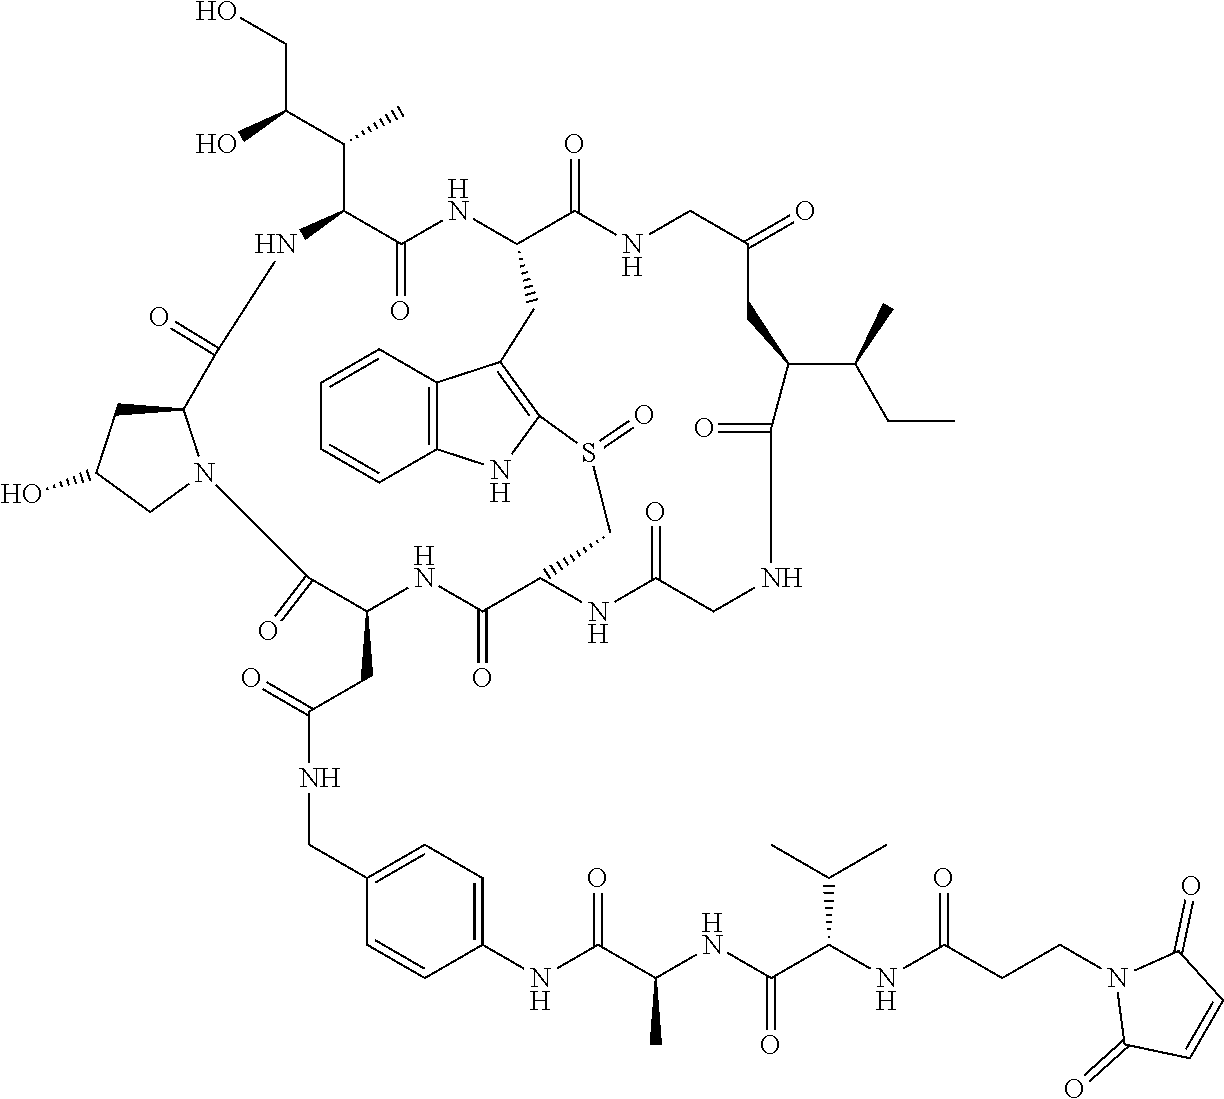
C1C(=O)C(CC(=O)NCC2=CC=C(NC(C(NC(C(NC(CCN3C(=O)C=CC3=O)=O)C(C)C)=O)C)=O)C=C2)NC(=O)C2NC(=O)CNC(=O)C(C(CC)C)CC(=O)CNC(=O)C(NC(=O)C(C(C(CO)O)C)NC(=O)C3CC(O)CN13)CC1=C(NC3=C1C=CC=C3)S(=O)C2
